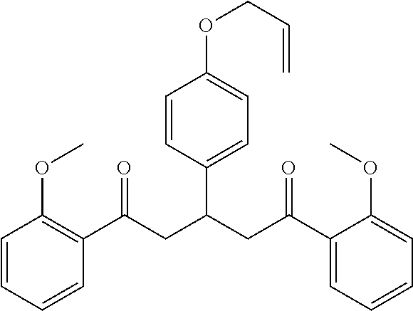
C1=CC=CC(C(CC(CC(C2=CC=CC=C2OC)=O)C2=CC=C(OCC=C)C=C2)=O)=C1OC
